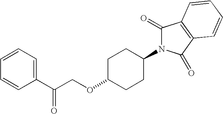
C1(C(COC2CCC(N3C(=O)C4=C(C3=O)C=CC=C4)CC2)=O)=CC=CC=C1
